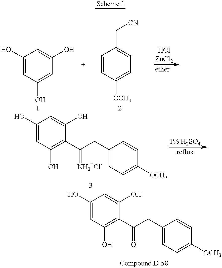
C1=C(O)C=C(O)C=C1O.C1=CC([OCH3])=CC=C1C[CN].C1=C(O)C=C(O)C(C(CC2=CC=C([OCH3])C=C2)=O)=C1O.C1=C(O)C=C(O)C(C(CC2=CC=C([OCH3])C=C2)=[NH2+Cl-])=C1O
